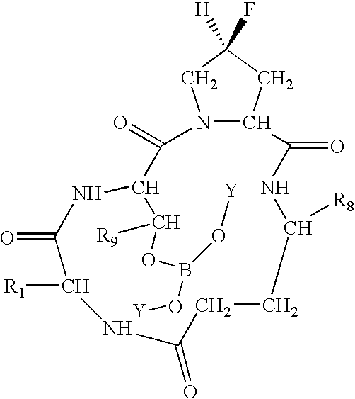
N12C(C(=O)NC([R8])CCC(=O)NC([R1])C(=O)NC(C(OB(O[Y])O[Y])[R9])C1=O)CC(F)([H])C2
